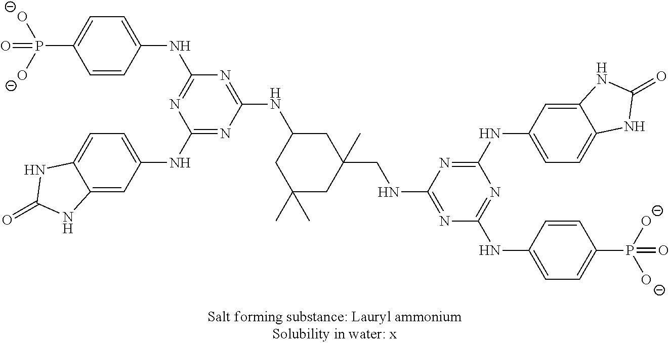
C1=CC(NC2=NC(NC3=CC=C4C(=C3)NC(=O)N4)=NC(NC3CC(C)(C)CC(CNC4=NC(NC5=CC=C(P([O-])([O-])=O)C=C5)=NC(NC5=CC=C6C(=C5)NC(=O)N6)=N4)(C)C3)=N2)=CC=C1P([O-])([O-])=O
